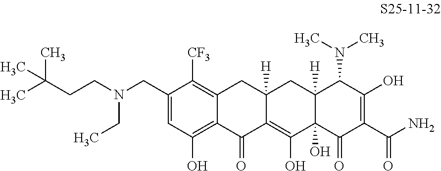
C1(CN(CCC(C)(C)C)CC)=CC(O)=C2C(=C1[CF3])CC1([H])C(=C(O)C3(O)C([H])(C1)C(N(C)C)C(O)=C(C(N)=O)C3=O)C2=O
